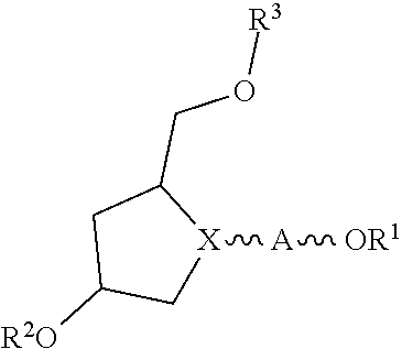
C1[X]([A][OR1])C(CO[R3])CC1[R2O]
